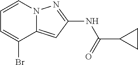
C1=CN2C(=CC(NC(C3CC3)=O)=N2)C(Br)=C1
